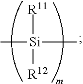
C[Si]([R11])([R12])C
